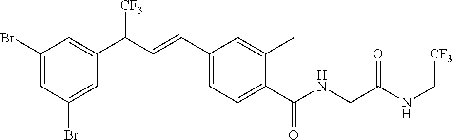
C1(Br)=CC(Br)=CC(C(C=CC2=CC=C(C(NCC(NC[CF3])=O)=O)C(C)=C2)[CF3])=C1
